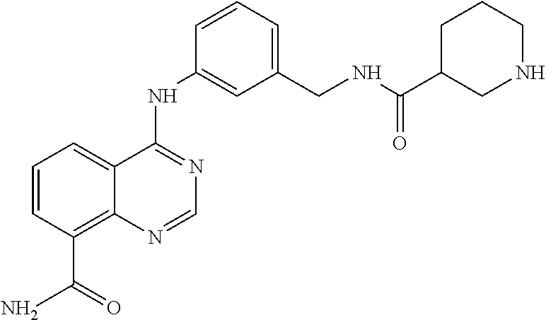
C1=CC(C(N)=O)=C2C(=C1)C(NC1=CC(CNC(C3CNCCC3)=O)=CC=C1)=NC=N2
